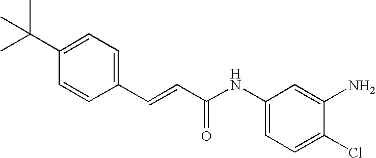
C(=CC(NC1=CC=C(Cl)C(N)=C1)=O)C1=CC=C(C(C)(C)C)C=C1
